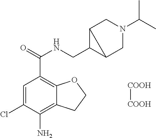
C1=C(Cl)C(N)=C2C(=C1C(=O)NCC1C3CN(C(C)C)CC13)OCC2.[COOH][COOH]
